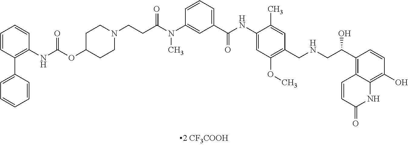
C1=CC(C2=CC=CC=C2)=C(NC(=O)OC2CCN(CCC(N(C3=CC(C(NC4=CC(OC)=C(CNCC(C5=C6C(=C(O)C=C5)NC(=O)C=C6)O)C=C4C)=O)=CC=C3)C)=O)CC2)C=C1
